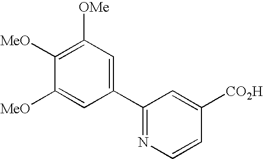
C1([MeO])=CC(C2=NC=CC([CO2H])=C2)=CC([OMe])=C1[MeO]
